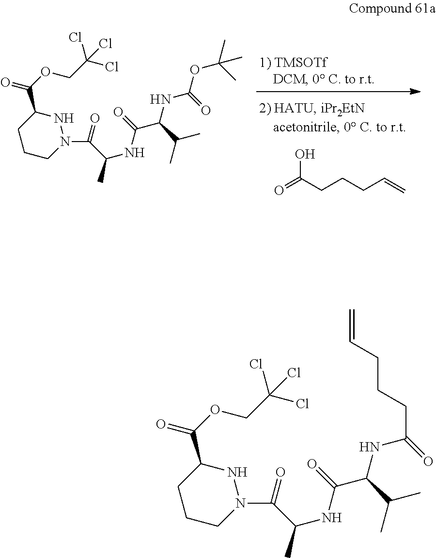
C1CCN(C(C(NC(C(NC(OC(C)(C)C)=O)C(C)C)=O)C)=O)NC1C(OCC(Cl)(Cl)Cl)=O.O=C(CCCC=C)O.C1CCN(C(C(NC(C(NC(=O)CCCC=C)C(C)C)=O)C)=O)NC1C(OCC(Cl)(Cl)Cl)=O
